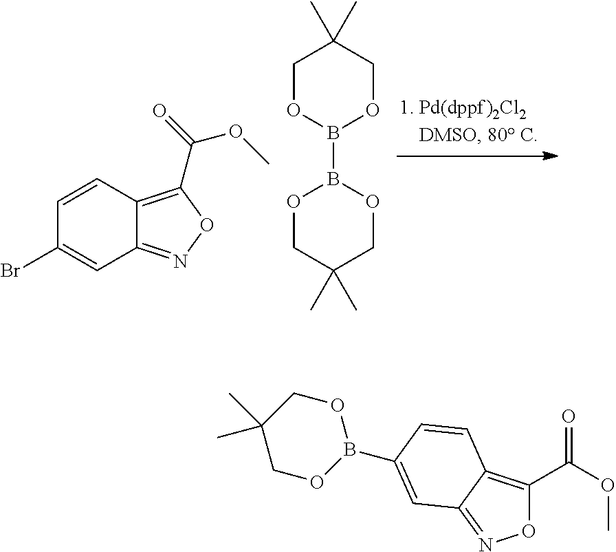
C12=NOC(C(OC)=O)=C1C=CC(Br)=C2.C1OB(B2OCC(C)(C)CO2)OCC1(C)C.O1C(C(OC)=O)=C2C(=N1)C=C(B1OCC(C)(C)CO1)C=C2
